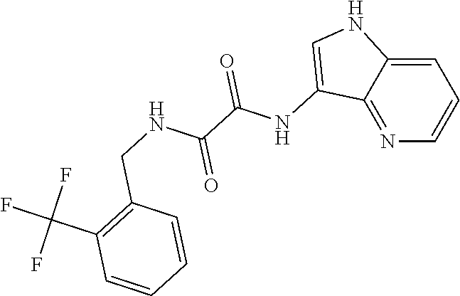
N1=C2C(=CC=C1)NC=C2NC(C(NCC1=C(C(F)(F)F)C=CC=C1)=O)=O
